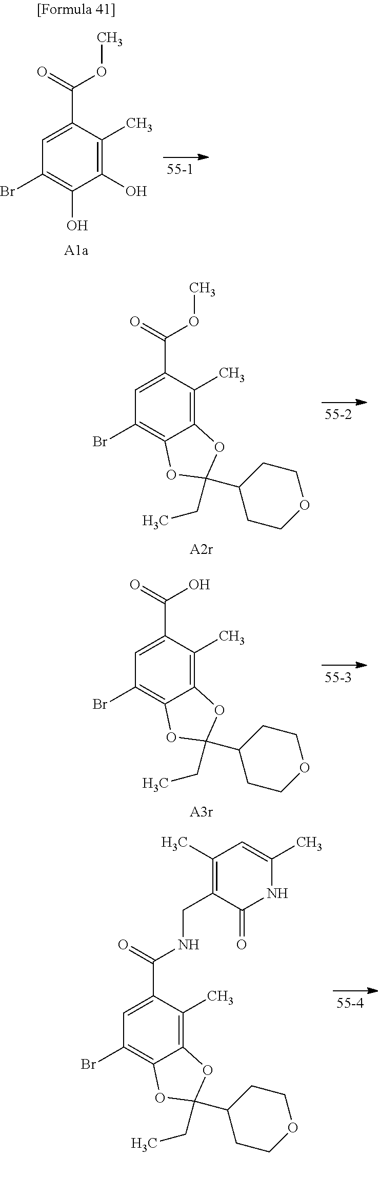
C1=C(C(OC)=O)C(C)=C(O)C(O)=C1Br.C1=C(C(OC)=O)C(C)=C2C(=C1Br)OC(C1CCOCC1)(CC)O2.C1=C(C(O)=O)C(C)=C2C(=C1Br)OC(C1CCOCC1)(CC)O2.C1=C(C(NCC2=C(C)C=C(C)NC2=O)=O)C(C)=C2C(=C1Br)OC(C1CCOCC1)(CC)O2
